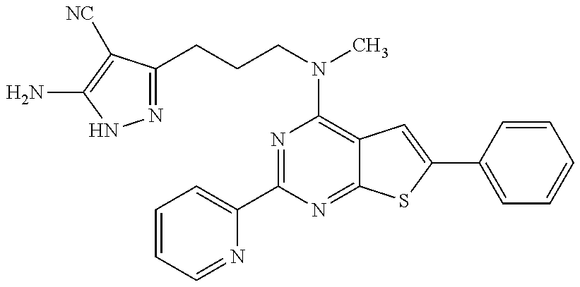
C1=CC=NC(C2=NC(N(CCCC3=NNC(N)=C3[NC])C)=C3C(=N2)SC(C2=CC=CC=C2)=C3)=C1
